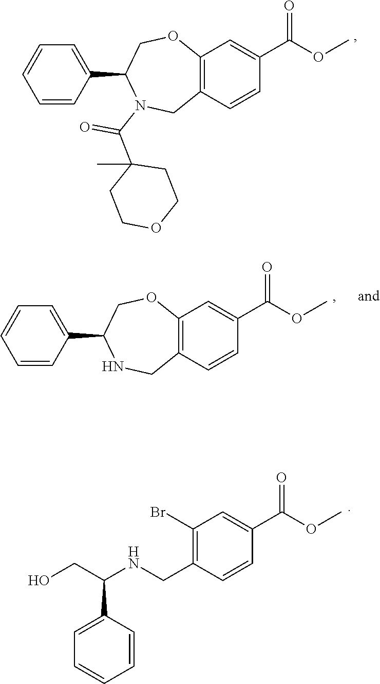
C1(CNC(CO)C2=CC=CC=C2)=C(Br)C=C(C(OC)=O)C=C1.C1=CC=CC(C2N(C(C3(C)CCOCC3)=O)CC3=C(OC2)C=C(C(OC)=O)C=C3)=C1.C1=CC=CC(C2NCC3=C(OC2)C=C(C(OC)=O)C=C3)=C1
